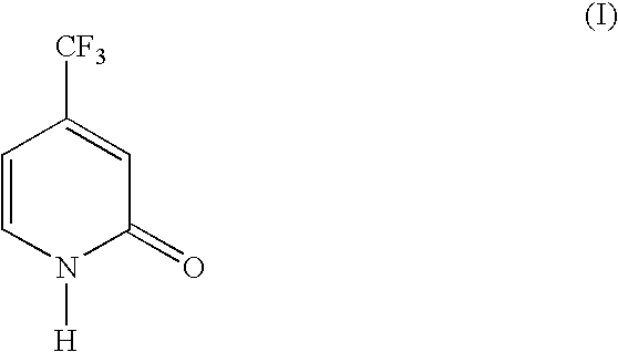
C1=CN([H])C(=O)C=C1[CF3]
